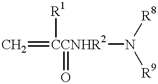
C=[CCNHR2]([R1])(=O)N([R9])[R8]
